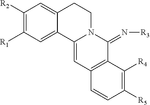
C12=CC3=C(C(=N[R3])N1CCC1=CC([R2])=C([R1])C=C21)C([R4])=C([R5])C=C3
